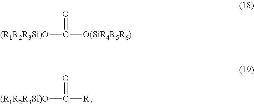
C([O(SiR4R5R6)])([(R1R2R3Si)O])=O.C([R7])([(R1R2R3Si)O])=O
